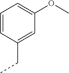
C1=CC(CC)=CC(OC)=C1
